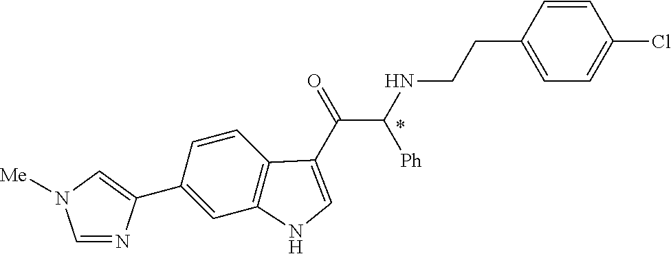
C1(C2=CN([Me])C=N2)=CC2=C(C=C1)C(C(=O)C(NCCC1=CC=C(Cl)C=C1)[Ph])=CN2
